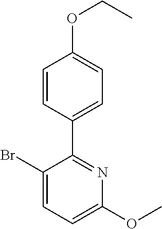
C1=CC(C2=NC(OC)=CC=C2Br)=CC=C1OCC
